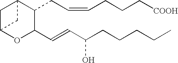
C1C2OC(C=CC(CCCCC)O)C(CC=CCCC[COOH])C1C2
